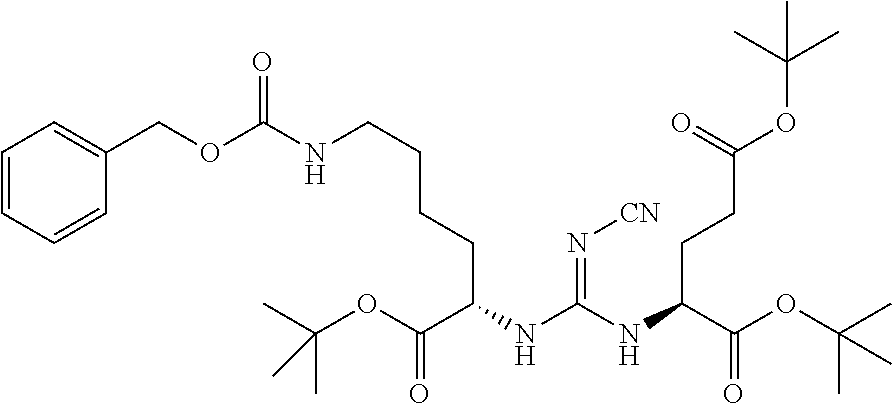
N(C(NC(C(OC(C)(C)C)=O)CCC(OC(C)(C)C)=O)=N[CN])C(CCCCNC(OCC1=CC=CC=C1)=O)C(OC(C)(C)C)=O
